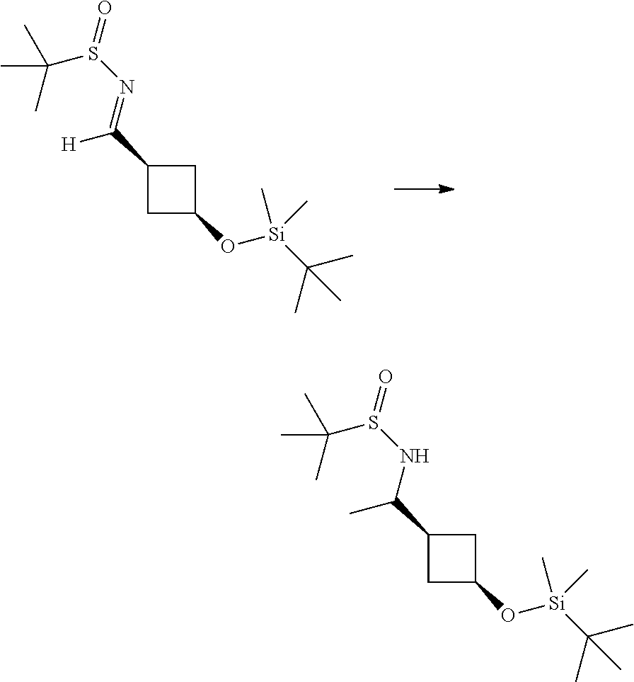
C1C(O[Si](C(C)(C)C)(C)C)CC1C(NS(=O)C(C)(C)C)C.C1C(O[Si](C(C)(C)C)(C)C)CC1C(=NS(=O)C(C)(C)C)[H]
